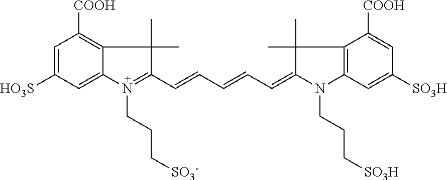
C1=C([HO3S])C=C2C(=C1[COOH])C(C)(C)C(C=CC=CC=C1N(CCC[SO3H])C3=C(C1(C)C)C([COOH])=CC([SO3H])=C3)=N2CCC[SO3-]
